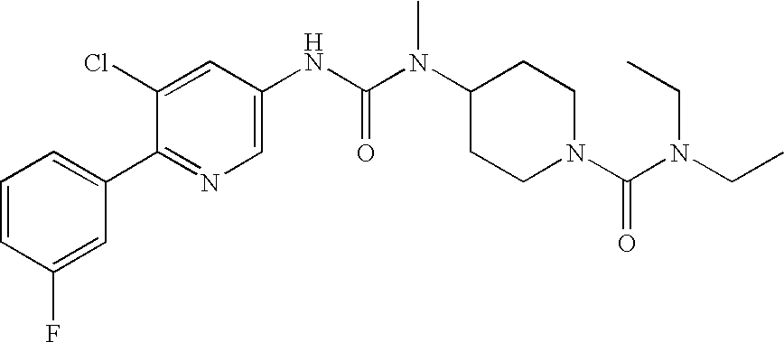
C1=CC(F)=CC(C2=NC=C(NC(N(C3CCN(C(=O)N(CC)CC)CC3)C)=O)C=C2Cl)=C1
